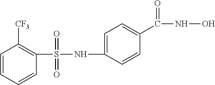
C1=CC=CC([CF3])=C1S(NC1=CC=C(C(NO)=O)C=C1)(=O)=O
